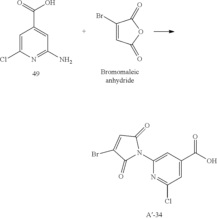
N1(C2=CC(C(O)=O)=CC(Cl)=N2)C(=O)C(Br)=CC1=O.C1=C(Cl)N=C(N)C=C1C(=O)O.C1=C(Br)C(=O)OC1=O
